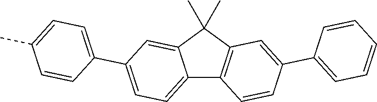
C12=CC=C(C3=CC=C(C)C=C3)C=C1C(C)(C)C1=C2C=CC(C2=CC=CC=C2)=C1
